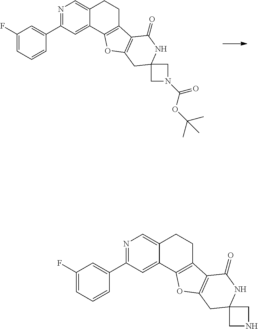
C1(F)=CC=CC(C2=NC=C3C(=C2)C2=C(CC3)C3=C(O2)CC2(NC3=O)CN(C(OC(C)(C)C)=O)C2)=C1.C1(F)=CC=CC(C2=NC=C3C(=C2)C2=C(CC3)C3=C(O2)CC2(NC3=O)CNC2)=C1
